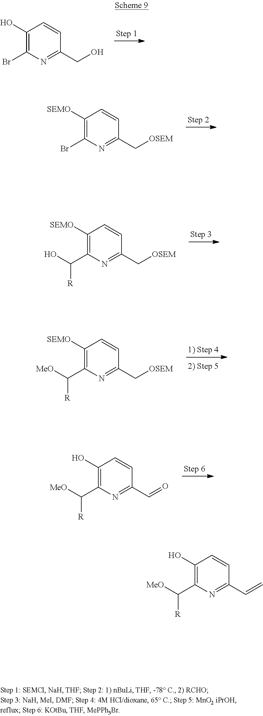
N1=C(CO)C=CC(O)=C1Br.N1=C(C[OSEM])C=CC([SEMO])=C1Br.N1=C(C[OSEM])C=CC([SEMO])=C1C(O)[R].N1=C(C=O)C=CC(O)=C1C([MeO])[R].N1=C(C[OSEM])C=CC([SEMO])=C1C([MeO])[R].N1=C(C=C)C=CC(O)=C1C([MeO])[R]
